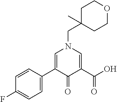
C1=CC(C2=CN(CC3(C)CCOCC3)C=C(C(O)=O)C2=O)=CC=C1F
